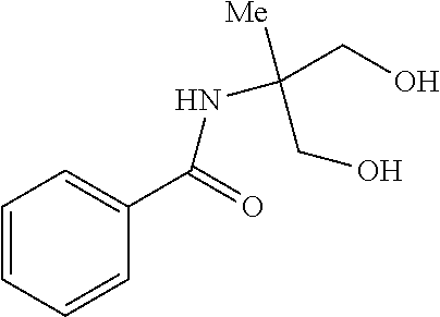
C1=CC=CC(C(NC(CO)([Me])CO)=O)=C1
